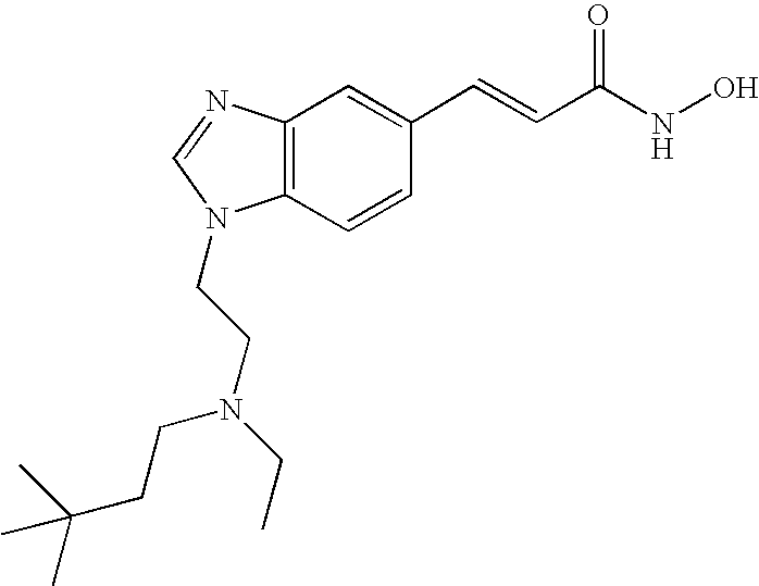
C12=C(C=CC(C=CC(NO)=O)=C1)N(CCN(CC)CCC(C)(C)C)C=N2
